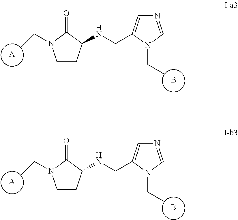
[A].B.C1CC(NCC2=CN=CN2CC)C(=O)N1CC.[A].B.C1CC(NCC2=CN=CN2CC)C(=O)N1CC
